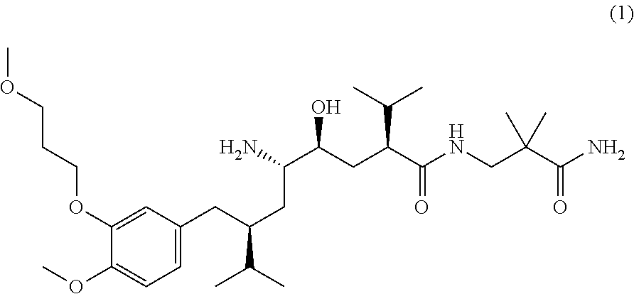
C1=C(CC(CC(N)C(CC(C(NCC(C(N)=O)(C)C)=O)C(C)C)O)C(C)C)C=C(OCCCOC)C(OC)=C1
